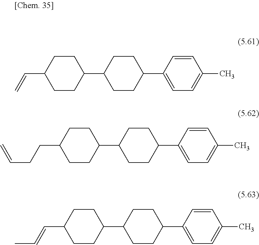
C1CC(C2=CC=C(C)C=C2)CCC1C1CCC(C=C)CC1.C1CC(C2=CC=C(C)C=C2)CCC1C1CCC(CCC=C)CC1.C1CC(C2=CC=C(C)C=C2)CCC1C1CCC(C=CC)CC1
